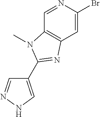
C1=C(Br)N=CC2=C1N=C(C1=CNN=C1)N2C
